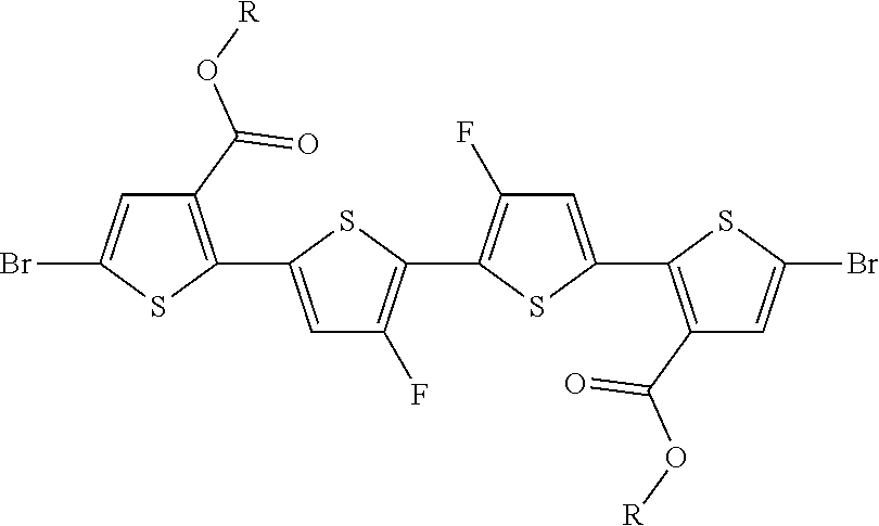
C1(C(O[R])=O)=C(C2=CC(F)=C(C3=C(F)C=C(C4=C(C(O[R])=O)C=C(Br)S4)S3)S2)SC(Br)=C1
